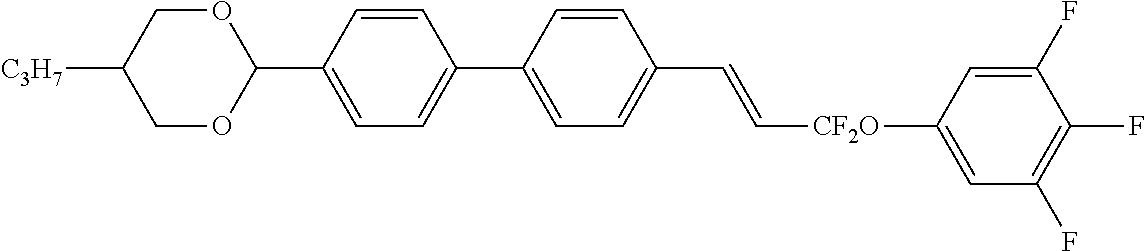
C1=CC(C2OCC([C3H7])CO2)=CC=C1C1=CC=C(C=C[CF2O]C2=CC(F)=C(F)C(F)=C2)C=C1
